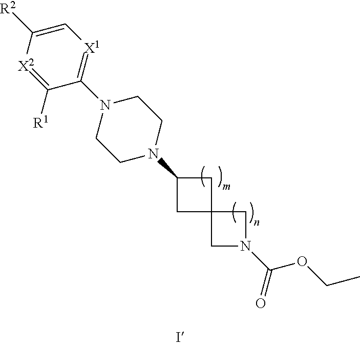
C1(N2CCN(C3=[X1]C=C([R2])[X2]=C3[R1])CC2)CC2(C1)CN(C(OCC)=O)C2
